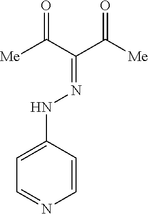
C1=C(NN=C(C([Me])=O)C([Me])=O)C=CN=C1
